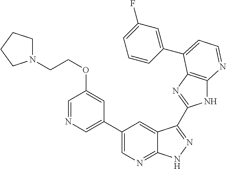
C1(C2=CN=C3C(=C2)C(C2=NC4=C(N2)N=CC=C4C2=CC(F)=CC=C2)=NN3)=CN=CC(OCCN2CCCC2)=C1
